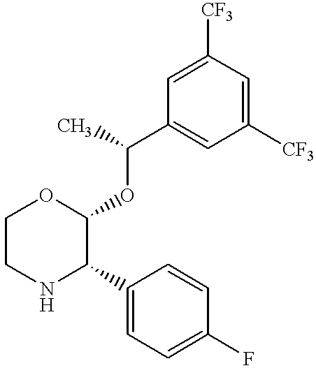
C1(C2C(OC(C3=CC([CF3])=CC([CF3])=C3)C)OCCN2)=CC=C(F)C=C1
